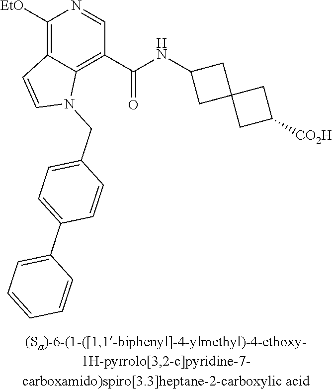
C1([EtO])=C2C(=C(C(NC3CC4(C3)CC([CO2H])C4)=O)C=N1)N(CC1=CC=C(C3=CC=CC=C3)C=C1)C=C2
